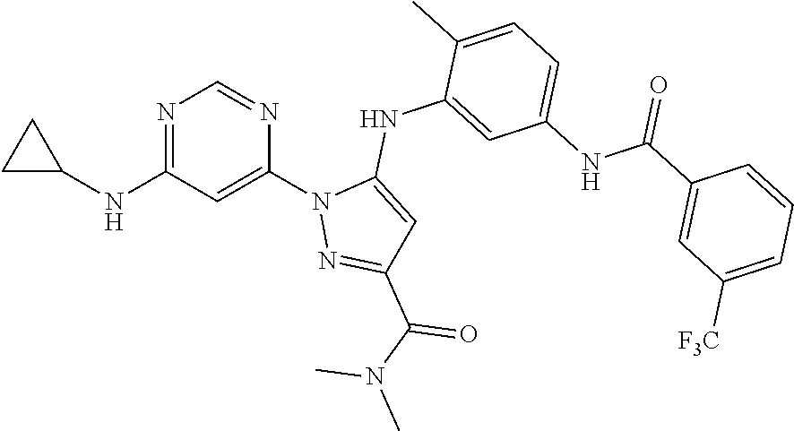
N1=C(NC2CC2)C=C(N2N=C(C(N(C)C)=O)C=C2NC2=CC(NC(C3=CC([F3C])=CC=C3)=O)=CC=C2C)N=C1
